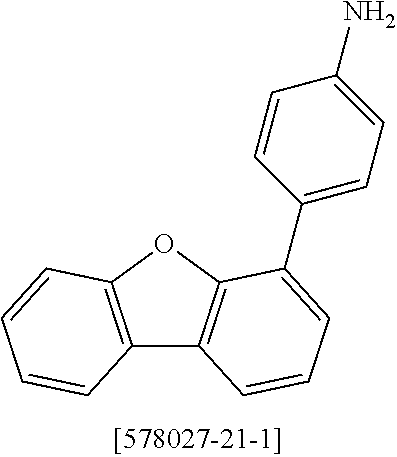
C12=C(OC3=C1C=CC=C3C1=CC=C(N)C=C1)C=CC=C2
